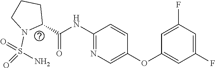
C1(C(=O)NC2=NC=C(OC3=CC(F)=CC(F)=C3)C=C2)CCCN1S(N)(=O)=O
